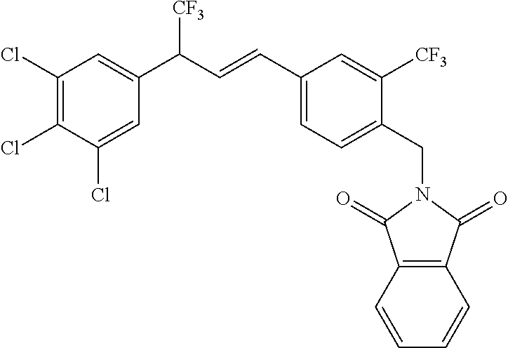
C1=CC=CC2=C1C(=O)N(CC1=CC=C(C=CC(C3=CC(Cl)=C(Cl)C(Cl)=C3)[CF3])C=C1[CF3])C2=O
